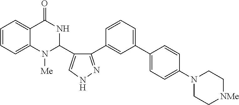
C1=CC=C2C(=C1)C(=O)NC(C1=CNN=C1C1=CC(C3=CC=C(N4CC[NMe]CC4)C=C3)=CC=C1)N2[Me]
